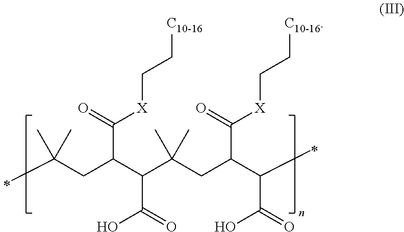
C(CC(C(C(CC(C(=O)[X]CC[C10-16])C(C(=O)O)C)(C)C)C(=O)O)C(=O)[X]CC[C10-16])(C)(C)C
